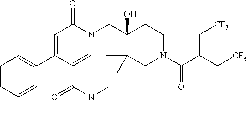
N1(CC2(O)C(C)(C)CN(C(=O)C(C[CF3])C[CF3])CC2)C(=O)C=C(C2=CC=CC=C2)C(C(=O)N(C)C)=C1
